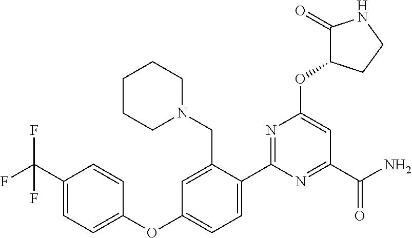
C1(C2=CC=C(OC3=CC=C(C(F)(F)F)C=C3)C=C2CN2CCCCC2)=NC(OC2C(=O)NCC2)=CC(C(N)=O)=N1
